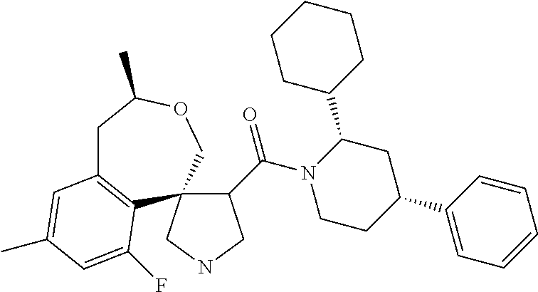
C1(C(N2CCC(C3=CC=CC=C3)CC2C2CCCCC2)=O)CNCC12C1=C(CC(C)OC2)C=C(C)C=C1F
